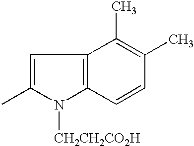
C1=C(C)N([CH2CH2CO2H])C2=C1C(C)=C(C)C=C2
